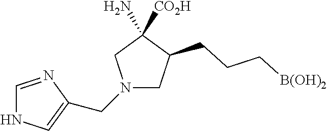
N1(CC2=CNC=N2)CC(CCC[B(OH)2])C([CO2H])(N)C1
